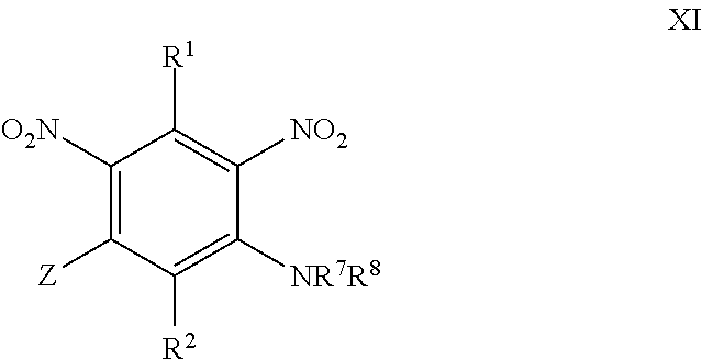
C1([O2N])=C([Z])C([R2])=C([NR7R8])C([NO2])=C1[R1]
